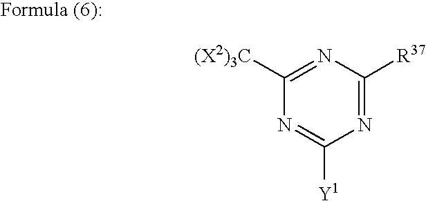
N1=C([R37])N=C([(X2)3C])N=C1[Y1]
